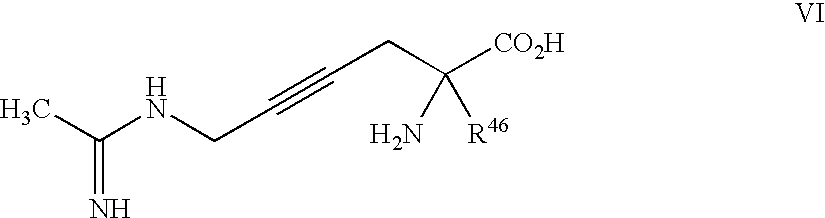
CC(NCC#CCC([CO2H])(N)[R46])=N
